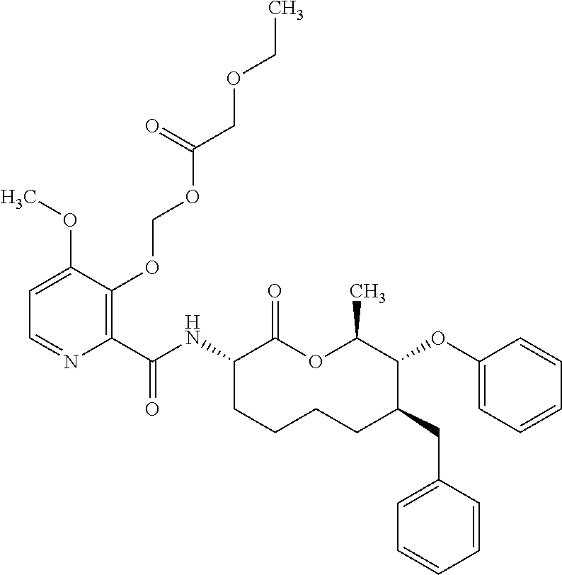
C1=C(OC)C(OCOC(COCC)=O)=C(C(NC2C(=O)OC(C)C(OC3=CC=CC=C3)C(CC3=CC=CC=C3)CCCC2)=O)N=C1
